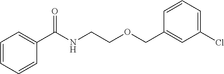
C1=CC=CC(C(NCCOCC2=CC(Cl)=CC=C2)=O)=C1
